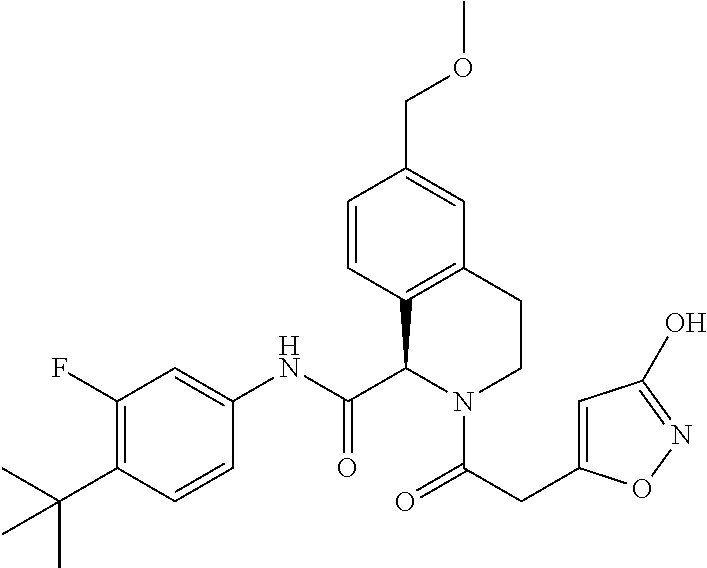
C1(F)=C(C(C)(C)C)C=CC(NC(C2C3=C(CCN2C(=O)CC2=CC(O)=NO2)C=C(COC)C=C3)=O)=C1
